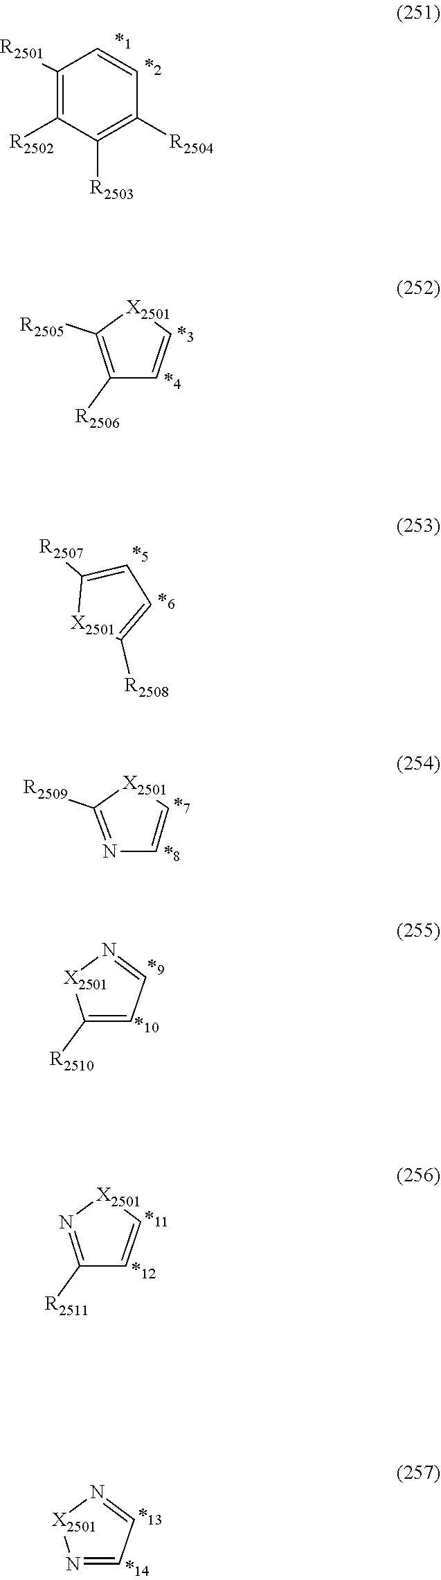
C1([R2501])=C([R2502])C([R2503])=C([R2504])C=C1.C1([R2505])=C([R2506])C=C[X2501]1.C1([R2508])=CC=C([R2507])[X2501]1.C1([R2509])=NC=C[X2501]1.[X2501]1C([R2510])=CC=N1.N1=C([R2511])C=C[X2501]1.[X2501]1N=CC=N1
